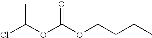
ClC(OC(OCCCC)=O)C
